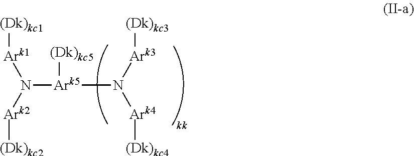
[Ark1](N([Ark2][(Dk)kc2])[Ark5](N([Ark4][(Dk)kc4])[Ark3][(Dk)kc3])[(Dk)kc5])[(Dk)kc1]
